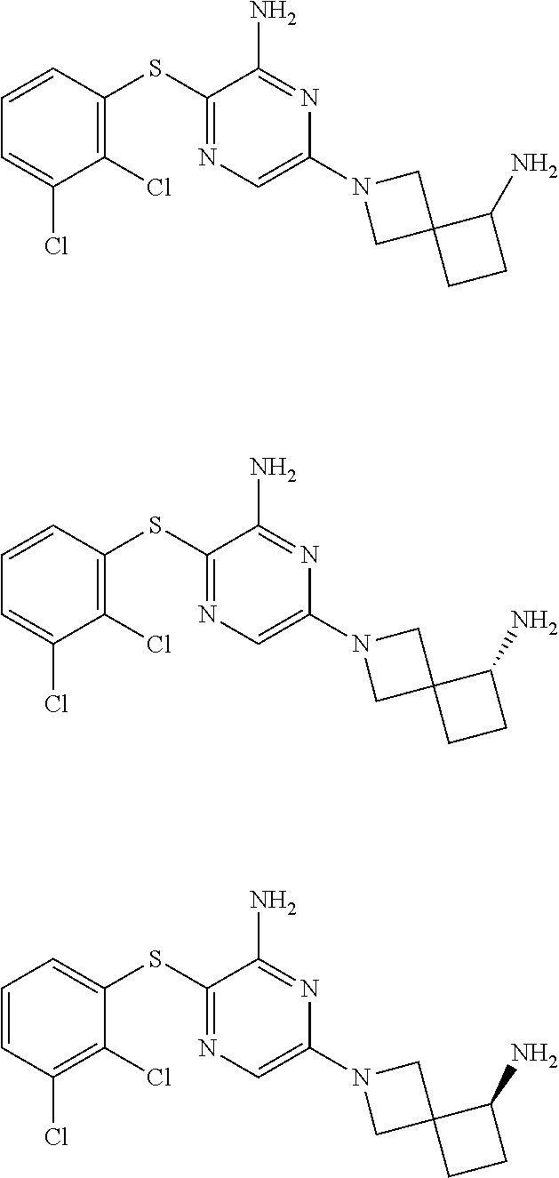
N1=C(SC2=C(Cl)C(Cl)=CC=C2)C(N)=NC(N2CC3(C2)CCC3N)=C1.N1=C(SC2=C(Cl)C(Cl)=CC=C2)C(N)=NC(N2CC3(C2)CCC3N)=C1.N1=C(SC2=CC=CC(Cl)=C2Cl)C(N)=NC(N2CC3(C2)CCC3N)=C1
